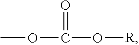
C(O[R])(OC)=O
